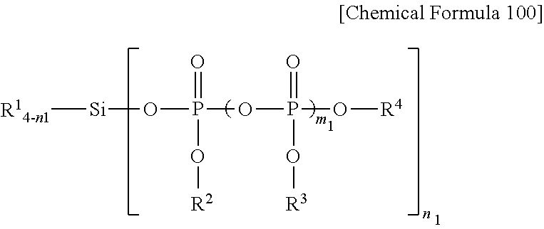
[R14-n1][Si]OP(O[R2])(=O)OP(=O)(O[R3])O[R4]
